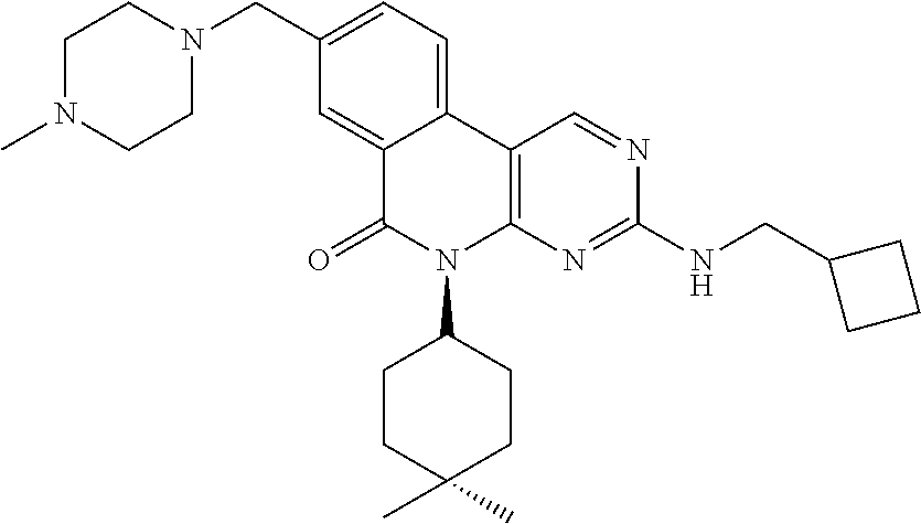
C12=CC(CN3CCN(C)CC3)=CC=C1C1=C(N(C3CCC(C)(C)CC3)C2=O)N=C(NCC2CCC2)N=C1
